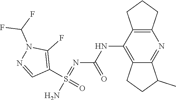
FC(F)N1N=CC(S(N)(=O)=NC(NC2=C3CCC(C)C3=NC3=C2CCC3)=O)=C1F
